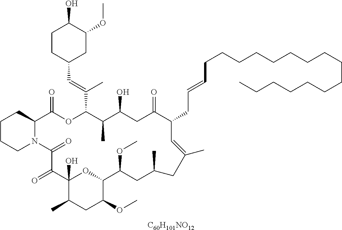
[C60H101NO12].C1CCN2C(C1)C(=O)OC(C(=CC1CC(OC)C(O)CC1)C)C(C)C(O)CC(=O)C(CC=CCCCCCCCCCCCCCCCC)C=C(C)CC(C)CC(OC)C1OC(O)(C(=O)C2=O)C(C)CC1OC
